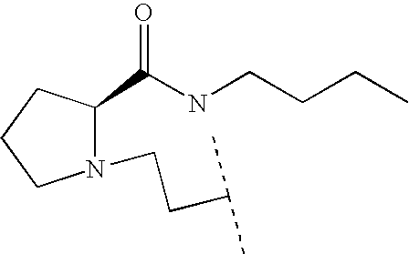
N1(CCC(C)C)C(C(NCCCC)=O)CCC1
